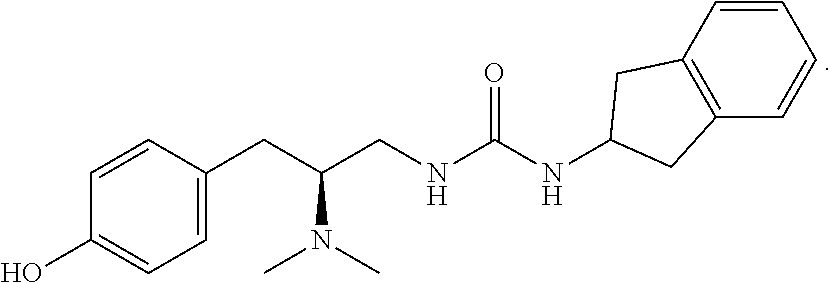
C1=C(CC(CNC(NC2CC3=C(C2)C=CC=C3)=O)N(C)C)C=CC(O)=C1
